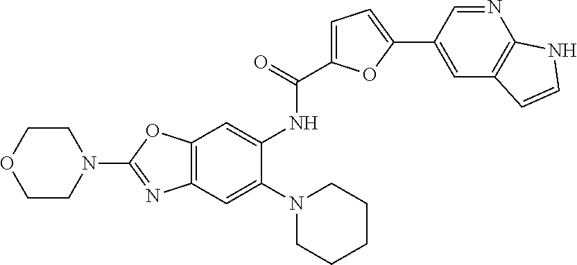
C1COCCN1C1=NC2=C(O1)C=C(NC(C1=CC=C(C3=CC4=C(N=C3)NC=C4)O1)=O)C(N1CCCCC1)=C2
